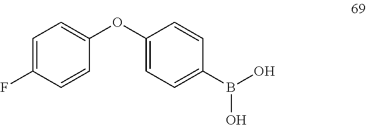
C1(OC2=CC=C(B(O)O)C=C2)=CC=C(F)C=C1
